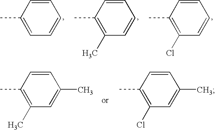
C1=CC(C)=CC=C1.C1=CC(C)=C(C)C=C1.C1=CC(C)=C(Cl)C=C1.C1=CC(C)=C(C)C=C1C.C1=CC(C)=C(Cl)C=C1C
